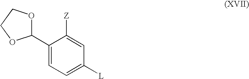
C1(C2=CC=C([L])C=C2[Z])OCCO1
